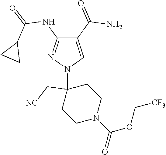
C1(C(=O)N)=CN(C2(C[NC])CCN(C(OC[CF3])=O)CC2)N=C1NC(=O)C1CC1
